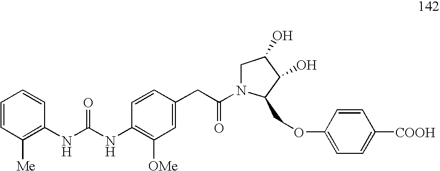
C1=CC([Me])=C(NC(NC2=C([OMe])C=C(CC(=O)N3CC(O)C(O)C3COC3=CC=C([COOH])C=C3)C=C2)=O)C=C1
